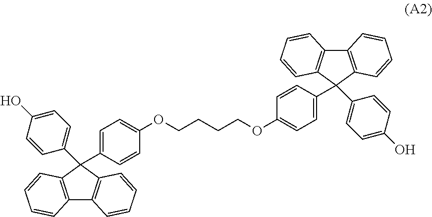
C1(OCCCCOC2=CC=C(C3(C4=CC=C(O)C=C4)C4=C(C5=C3C=CC=C5)C=CC=C4)C=C2)=CC=C(C2(C3=CC=C(O)C=C3)C3=C(C4=C2C=CC=C4)C=CC=C3)C=C1
